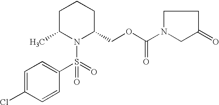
C1C(C)N(S(=O)(C2=CC=C(Cl)C=C2)=O)C(COC(=O)N2CCC(=O)C2)CC1
